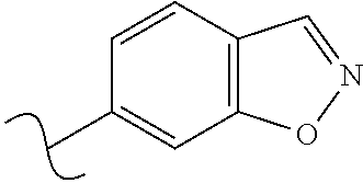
CC1=CC2=C(C=C1)C=NO2
